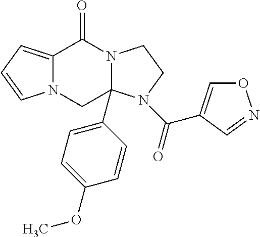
C12=CC=CN1CC1(C3=CC=C(OC)C=C3)N(C2=O)CCN1C(=O)C1=CON=C1
